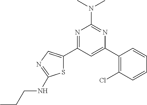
N1=C(C2=CN=C(NCCC)S2)C=C(C2=C(Cl)C=CC=C2)N=C1N(C)C
